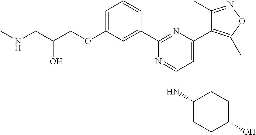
C1=C(OCC(CNC)O)C=C(C2=NC(C3=C(C)ON=C3C)=CC(NC3CCC(O)CC3)=N2)C=C1
